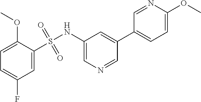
C1=C(S(NC2=CN=CC(C3=CC=C(OC)N=C3)=C2)(=O)=O)C(OC)=CC=C1F
